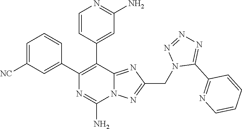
C1=C([NC])C=C(C2=C(C3=CC(N)=NC=C3)C3=NC(CN4C(C5=NC=CC=C5)=NN=N4)=NN3C(N)=N2)C=C1
